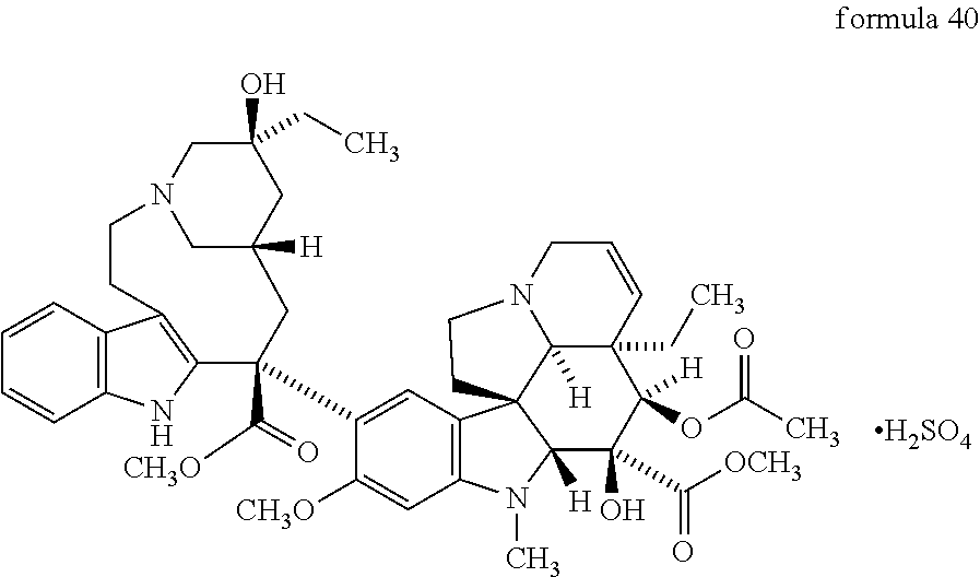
C12=C(C=CC=C1)C1=C(N2)C(C(=O)[CH3O])(C2=CC3=C(C=C2[CH3O])N(C)C2([H])C34C3([H])C(CC)(C(OC(C)=O)([H])C2(O)C([OCH3])=O)C=CCN3CC4)CC2([H])CN(CC1)CC(O)(CC)C2.[H2SO4]
